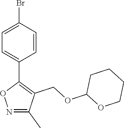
C1=C(Br)C=CC(C2=C(COC3OCCCC3)C(C)=NO2)=C1
